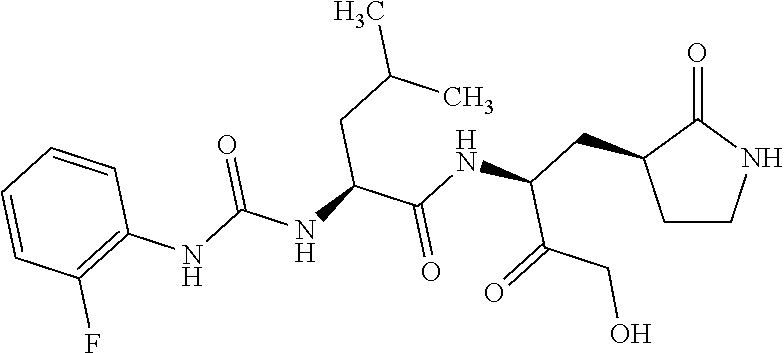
C1CNC(=O)C1CC(NC(C(NC(NC1=C(F)C=CC=C1)=O)CC(C)C)=O)C(=O)CO
